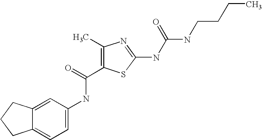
C1=C2C(=CC=C1NC(=O)C1=C(C)N=C(NC(NCCCC)=O)S1)CCC2
